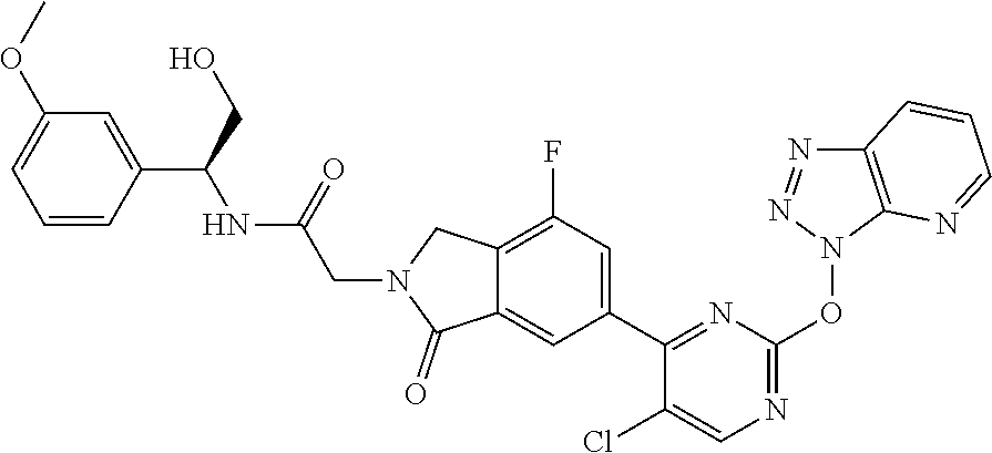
C12=CC(C3=NC(ON4C5=C(C=CC=N5)N=N4)=NC=C3Cl)=CC(F)=C1CN(CC(NC(C1=CC(OC)=CC=C1)CO)=O)C2=O
